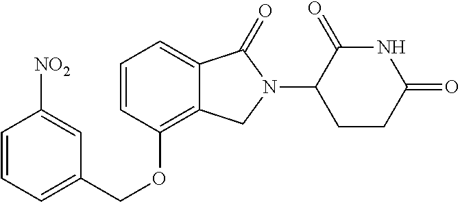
C1=CC=C(COC2=C3C(=CC=C2)C(=O)N(C2CCC(=O)NC2=O)C3)C=C1[NO2]
